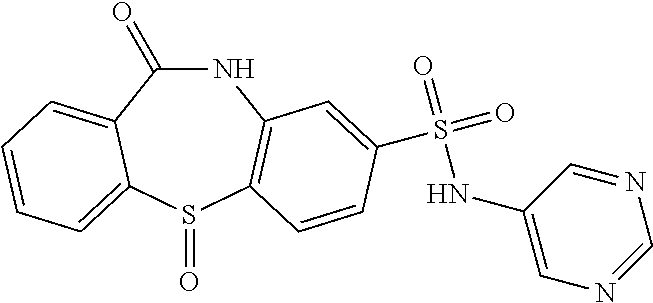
N1C(=O)C2=CC=CC=C2S(=O)C2=C1C=C(S(=O)(=O)NC1=CN=CN=C1)C=C2
